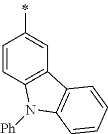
C1(C)=CC2=C(C=C1)N([Ph])C1=C2C=CC=C1
